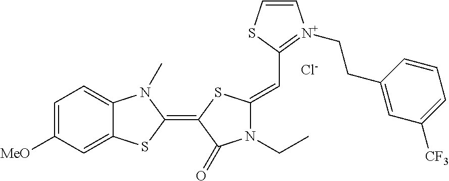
[Cl-].C1=C([MeO])C=C2C(=C1)N(C)C(=C1C(=O)N(CC)C(=CC3=[N+](CCC4=CC([CF3])=CC=C4)C=CS3)S1)S2
